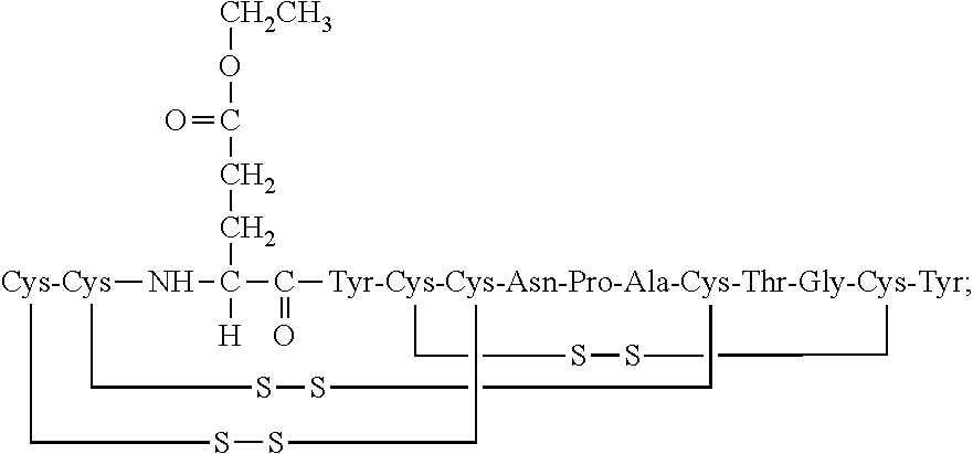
[Cys-Cys]12NC(CCC(O[CH2CH3])=O)([H])C(=O)[Tyr-Cys-Cys-Asn-Pro-Ala-Cys-Thr-Gly-Cys-Tyr]3(CSSC3)(CSSC1)CSSC2
